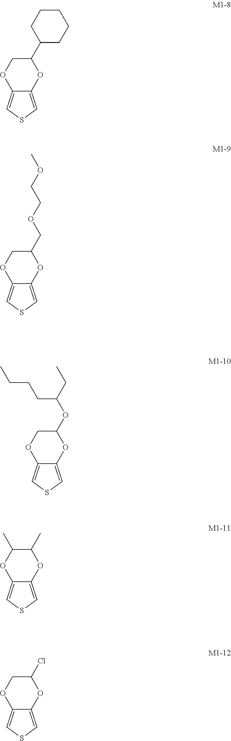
C12=CSC=C1OC(C1CCCCC1)CO2.C12=CSC=C1OC(COCCOC)CO2.C12=CSC=C1OC(OC(CC)CCCC)CO2.C12=CSC=C1OC(C)C(C)O2.C12=CSC=C1OC(Cl)CO2
